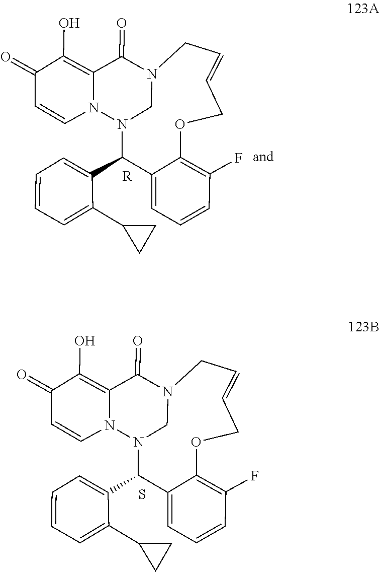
C1=CCN2CN(C(C3=CC=CC=C3C3CC3)C3=CC=CC(F)=C3OC1)N1C=CC(=O)C(O)=C1C2=O.[R].C1=CCN2CN(C(C3=CC=CC=C3C3CC3)C3=CC=CC(F)=C3OC1)N1C=CC(=O)C(O)=C1C2=O.S
